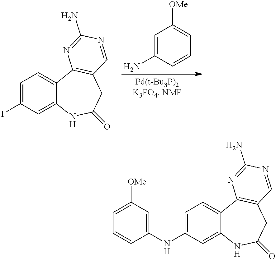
C1=C(N)C=CC=C1[OMe].C1=C(I)C=C2C(=C1)C1=C(CC(=O)N2)C=NC(N)=N1.C1=C(NC2=CC([OMe])=CC=C2)C=C2C(=C1)C1=C(CC(=O)N2)C=NC(N)=N1
